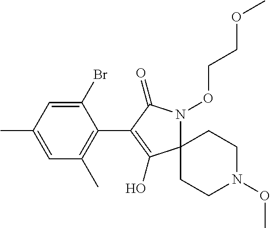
C1(Br)=CC(C)=CC(C)=C1C1=C(O)C2(N(OCCOC)C1=O)CCN(OC)CC2
